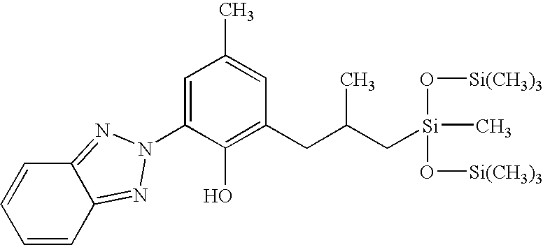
C1=CC2=NN(C3=CC(C)=CC(CC(C[Si](O[Si(CH3)3])(O[Si(CH3)3])C)C)=C3O)N=C2C=C1
